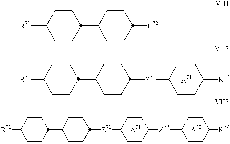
C1([R71])CCC(C2CCC([R72])CC2)CC1.C1([R71])CCC(C2CCC([Z71]C3CCC([R72])CC3)CC2)CC1.[A71].C1([R71])CCC(C2CCC([Z71]C3CCC([Z72]C4CCC([R72])CC4)CC3)CC2)CC1.[A71].[A72]
